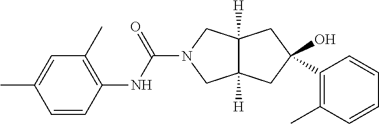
O=C(N1CC2([H])C([H])(C1)CC(O)(C1=C(C)C=CC=C1)C2)NC1=C(C)C=C(C)C=C1
